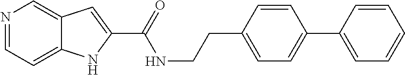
N1=CC=C2C(=C1)C=C(C(NCCC1=CC=C(C3=CC=CC=C3)C=C1)=O)N2
